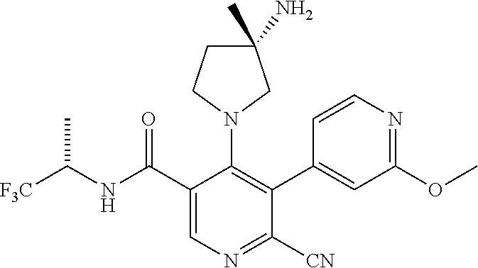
C1(C(NC([F3C])C)=O)=CN=C([CN])C(C2=CC(OC)=NC=C2)=C1N1CC(N)(C)CC1
